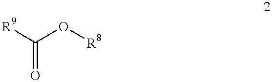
[R9]C(O[R8])=O
